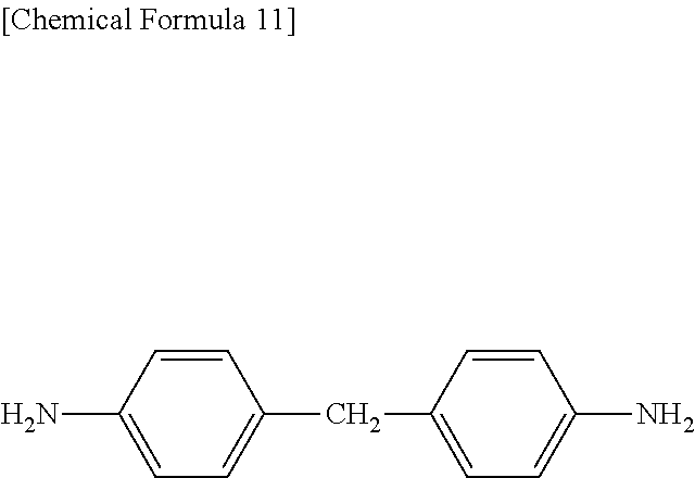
C1=CC(N)=CC=C1CC1=CC=C(N)C=C1
